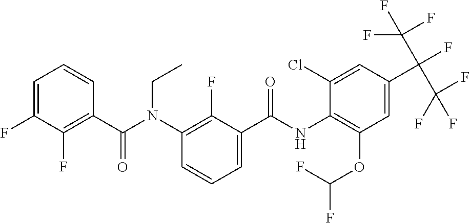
C1=C(F)C(F)=C(C(N(C2=C(F)C(C(NC3=C(OC(F)F)C=C(C(C(F)(F)F)(C(F)(F)F)F)C=C3Cl)=O)=CC=C2)CC)=O)C=C1
